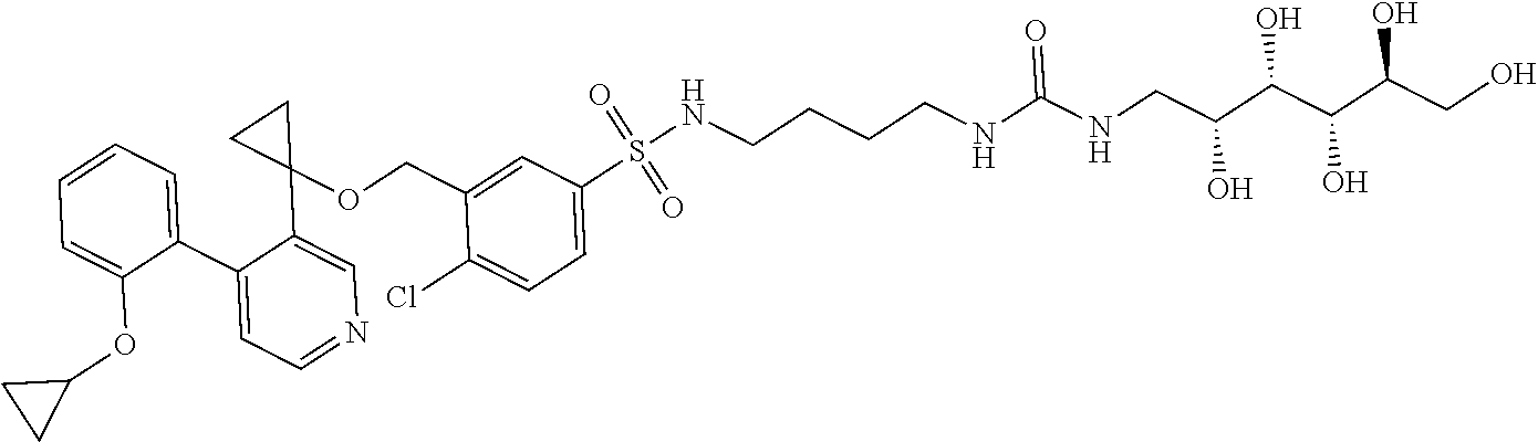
C1(C2=CC=NC=C2C2(OCC3=CC(S(NCCCCNC(NCC(C(C(C(CO)O)O)O)O)=O)(=O)=O)=CC=C3Cl)CC2)=CC=CC=C1OC1CC1
